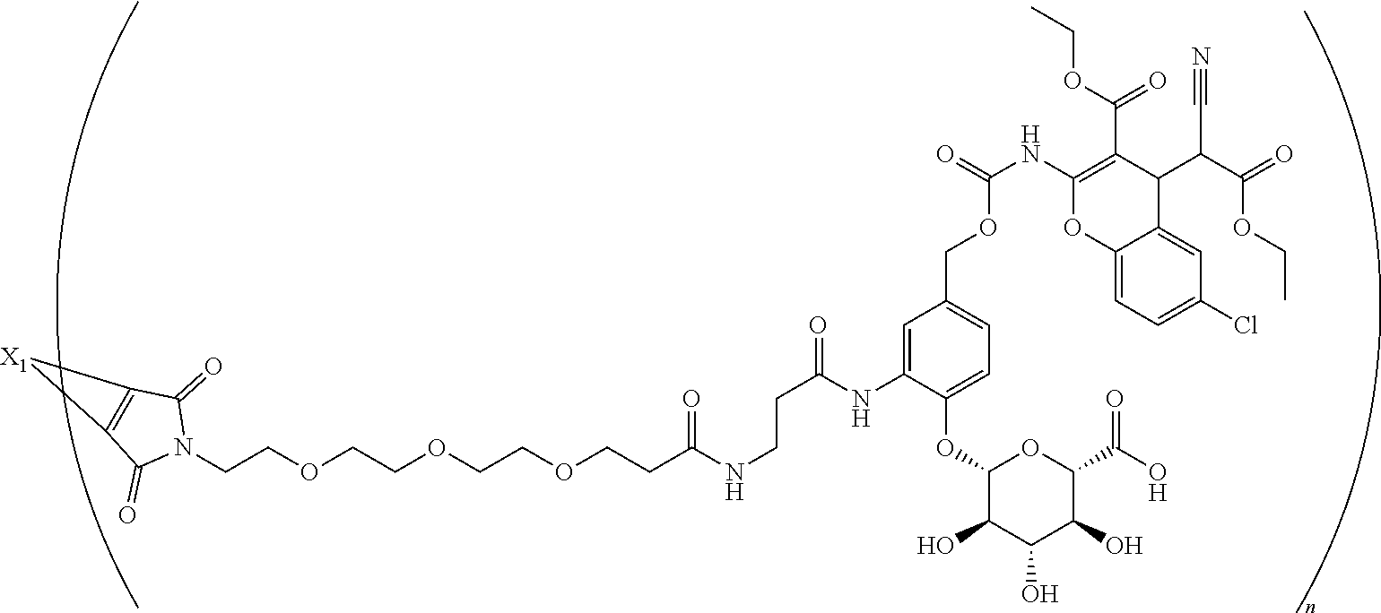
C(COCCOCCOCCC(NCCC(NC1=CC(COC(=O)NC2=C(C(OCC)=O)C(C(C(=O)OCC)C#N)C3=CC(Cl)=CC=C3O2)=CC=C1OC1C(O)C(O)C(O)C(C(=O)O)O1)=O)=O)N1C(=O)C2=C(C1=O)[X1]2
